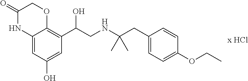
C12=CC(O)=CC(C(CNC(CC3=CC=C(OCC)C=C3)(C)C)O)=C1OCC(=O)N2
